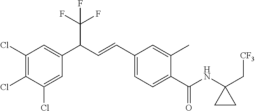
C1(Cl)=C(Cl)C(Cl)=CC(C(C=CC2=CC=C(C(=O)NC3(C[CF3])CC3)C(C)=C2)C(F)(F)F)=C1
